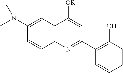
C12=C(C=C(N(C)C)C=C1)C([OR])=CC(C1=C(O)C=CC=C1)=N2
